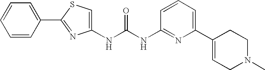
N(C(NC1=NC(C2=CCN(C)CC2)=CC=C1)=O)C1=CSC(C2=CC=CC=C2)=N1
